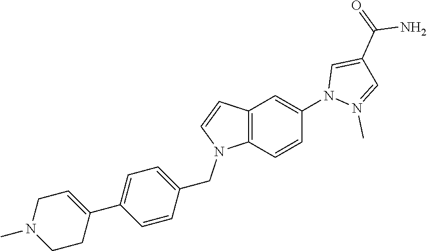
C12=C(C=CC(N3N(C)=CC(C(=O)N)=C3)=C1)N(CC1=CC=C(C3=CCN(C)CC3)C=C1)C=C2
